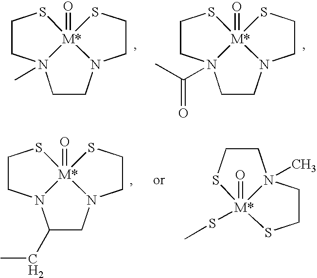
C1CN2CCS[M*]23(=O)N1(C)CCS3.C1CN2CCS[M*]23(=O)N1(C(C)=O)CCS3.C1CN2(C)CCS[M*]2(=O)(SC)S1.C1N2CCS[M*]23(=O)N(CCS3)C1CC
